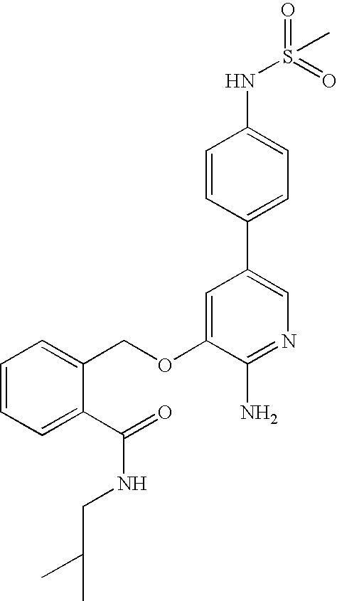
C1=CC(C2=CN=C(N)C(OCC3=CC=CC=C3C(=O)NCC(C)C)=C2)=CC=C1NS(=O)(=O)C
